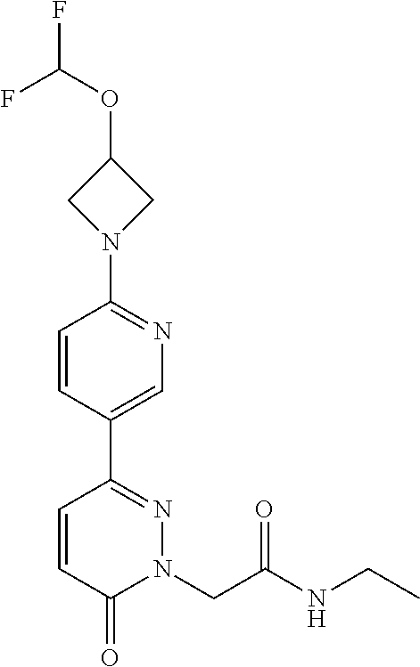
FC(OC1CN(C2=NC=C(C3=NN(CC(NCC)=O)C(=O)C=C3)C=C2)C1)F
